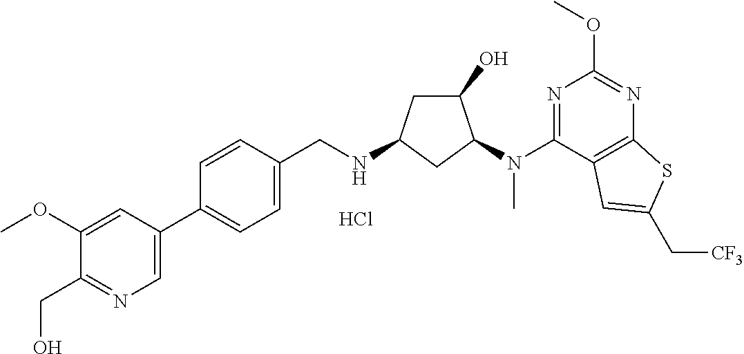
C1(CO)=NC=C(C2=CC=C(CNC3CC(O)C(N(C4=NC(OC)=NC5=C4C=C(C[CF3])S5)C)C3)C=C2)C=C1OC.Cl
